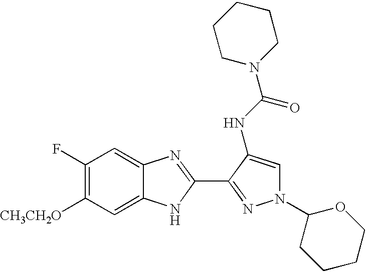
C1(F)=C([CH3CH2O])C=C2C(=C1)N=C(C1=NN(C3CCCCO3)C=C1NC(N1CCCCC1)=O)N2
